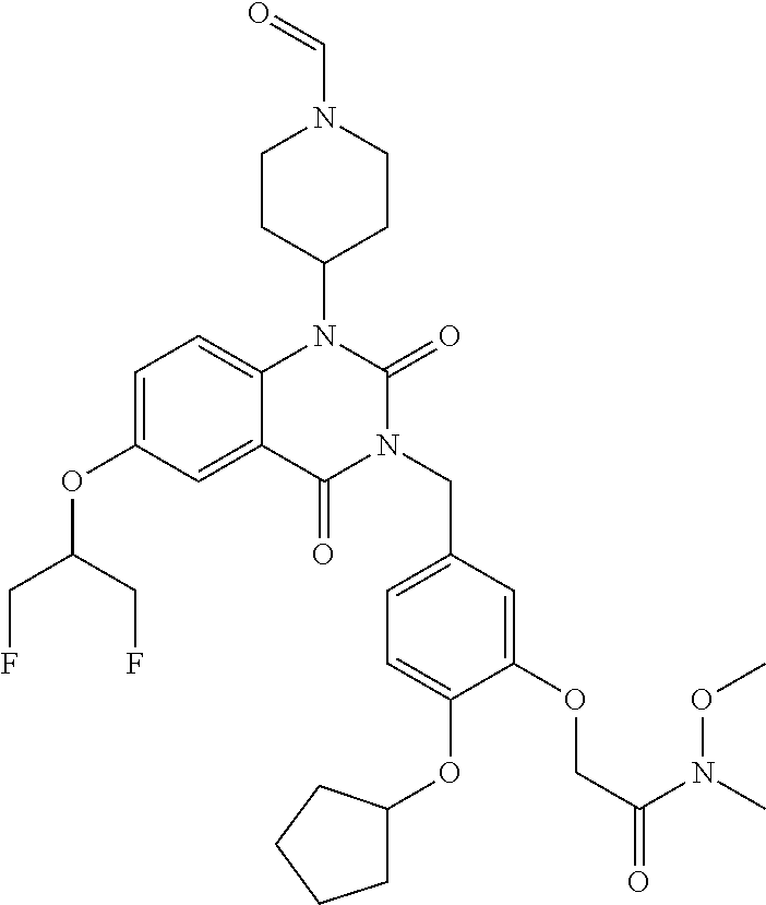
C1=C(OC(CF)CF)C=C2C(=C1)N(C1CCN(C=O)CC1)C(=O)N(CC1=CC=C(OC3CCCC3)C(OCC(=O)N(C)OC)=C1)C2=O
